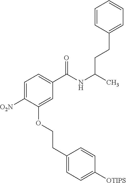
C1=CC(CCC(NC(C2=CC=C([O2N])C(OCCC3=CC=C([OTIPS])C=C3)=C2)=O)C)=CC=C1
